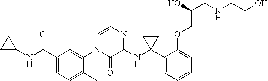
C1(C(NC2CC2)=O)=CC=C(C)C(N2C(=O)C(NC3(C4=CC=CC=C4OCC(O)CNCCO)CC3)=NC=C2)=C1
